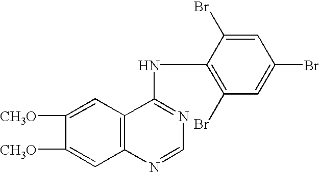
C1([CH3O])=CC2=C(C=C1[CH3O])C(NC1=C(Br)C=C(Br)C=C1Br)=NC=N2
